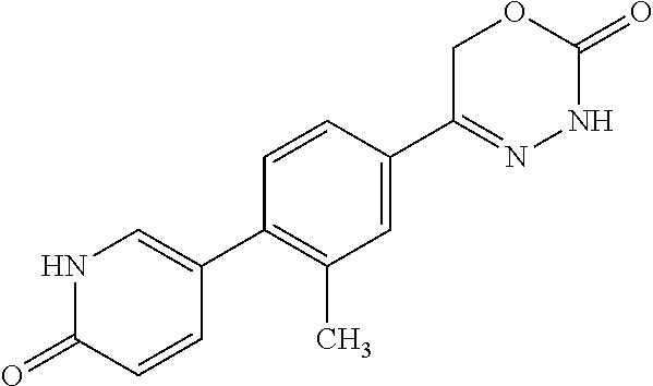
O=C1C=CC(C2=C(C)C=C(C3=NNC(=O)OC3)C=C2)=CN1
